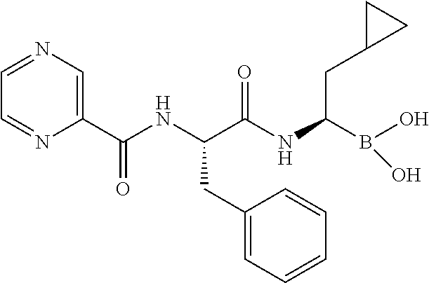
C1=NC=C(C(NC(C(NC(B(O)O)CC2CC2)=O)CC2=CC=CC=C2)=O)N=C1
